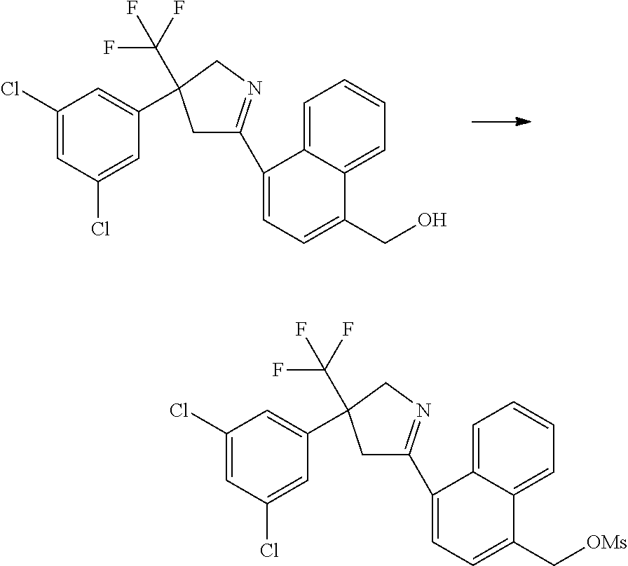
C1=C2C(=CC=C1)C(CO)=CC=C2C1=NCC(C(F)(F)F)(C2=CC(Cl)=CC(Cl)=C2)C1.C1=C2C(=CC=C1)C(C[OMs])=CC=C2C1=NCC(C(F)(F)F)(C2=CC(Cl)=CC(Cl)=C2)C1
